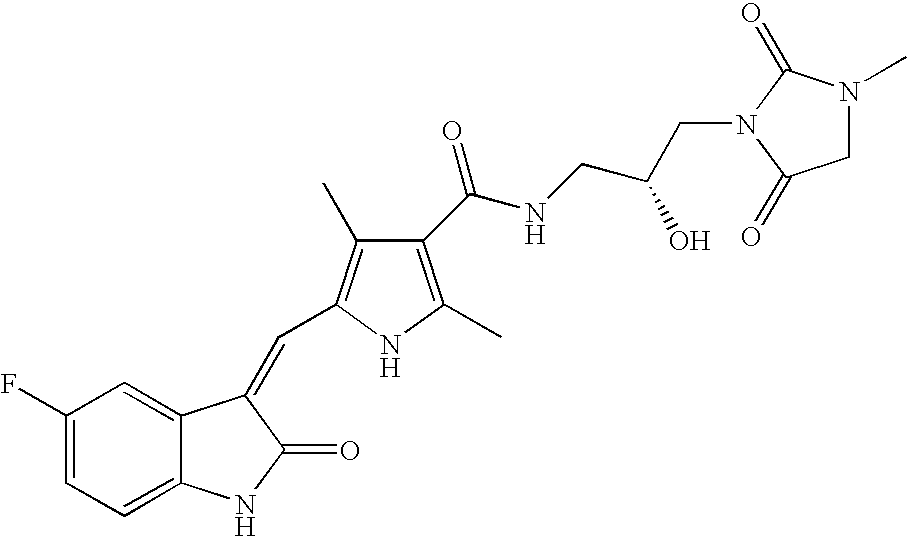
C1(F)=CC=C2C(=C1)C(=CC1=C(C)C(C(NCC(CN3C(=O)N(C)CC3=O)O)=O)=C(C)N1)C(=O)N2
